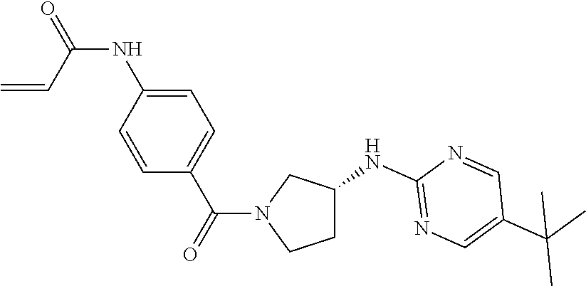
C1C(NC2=NC=C(C(C)(C)C)C=N2)CN(C(C2=CC=C(NC(=O)C=C)C=C2)=O)C1
